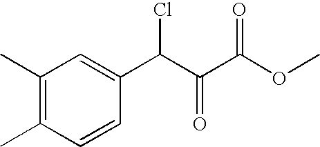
C1(C)=C(C)C=CC(C(C(C(OC)=O)=O)Cl)=C1
